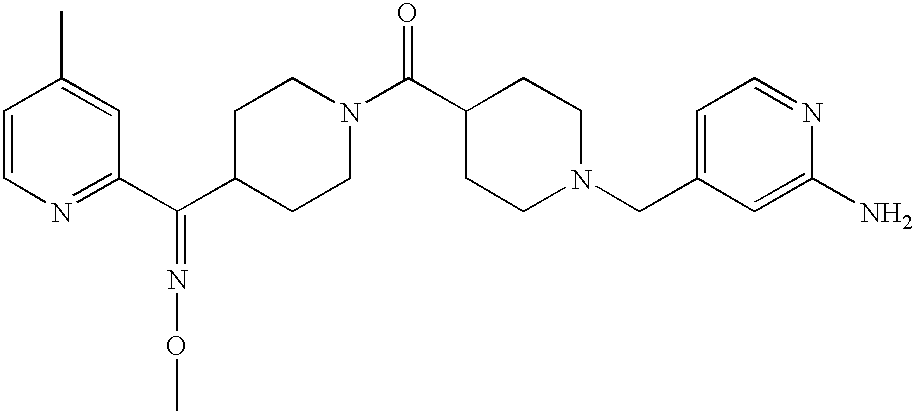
C1=CN=C(C(C2CCN(C(C3CCN(CC4=CC=NC(N)=C4)CC3)=O)CC2)=NOC)C=C1C
